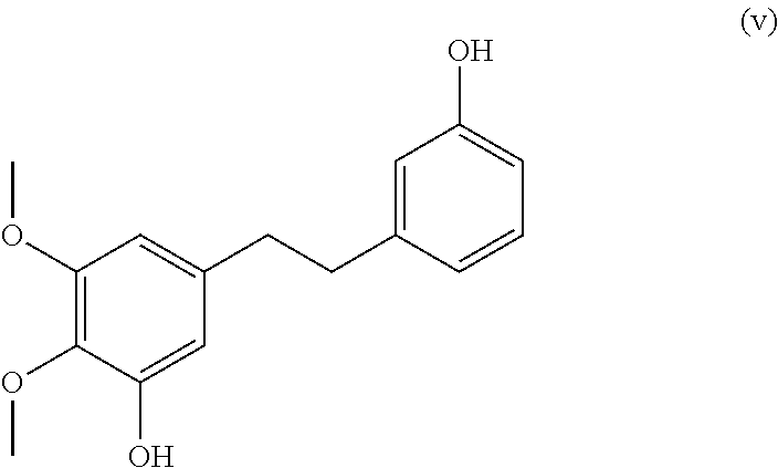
C1=C(O)C(OC)=C(OC)C=C1CCC1=CC(O)=CC=C1
